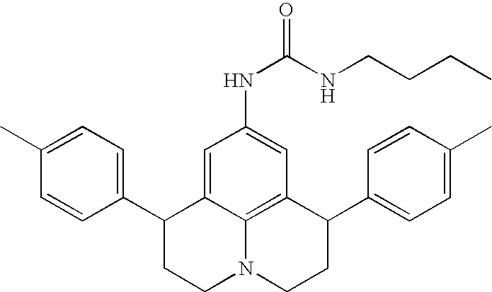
C1(C)=CC=C(C2CCN3C4=C(C(C5=CC=C(C)C=C5)CC3)C=C(NC(=O)NCCCC)C=C24)C=C1
